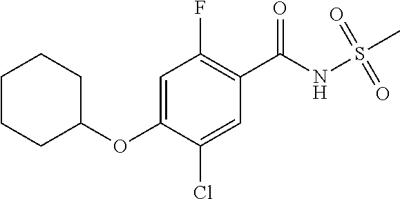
C1CCC(OC2=CC(F)=C(C(NS(C)(=O)=O)=O)C=C2Cl)CC1
